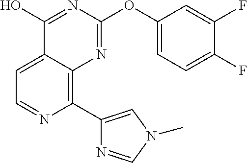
C1=C2C(=C(C3=CN(C)C=N3)N=C1)N=C(OC1=CC=C(F)C(F)=C1)N=C2O
